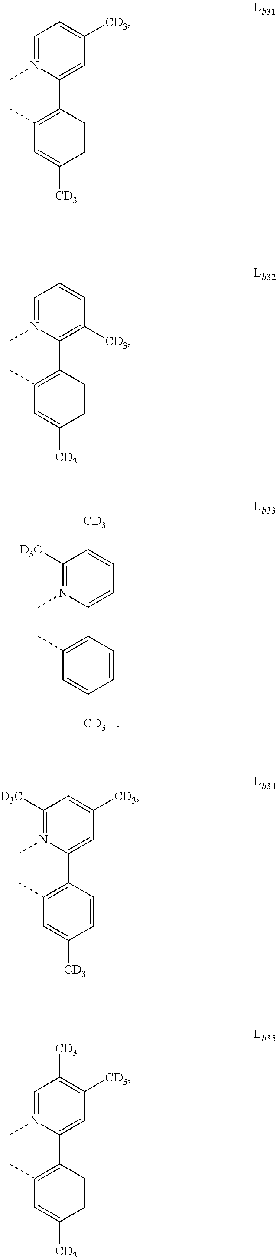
C1(C)=C(C2=CC([CD3])=CC=N2C)C=CC([CD3])=C1.C1(C)=C(C2=C([CD3])C=CC=N2C)C=CC([CD3])=C1.C1(C)=C(C2=CC([CD3])=CC([D3C])=N2C)C=CC([CD3])=C1.C1(C)=C(C2=CC([CD3])=C([CD3])C=N2C)C=CC([CD3])=C1.C1(C)=C(C2=CC=C([CD3])C([D3C])=N2C)C=CC([CD3])=C1
